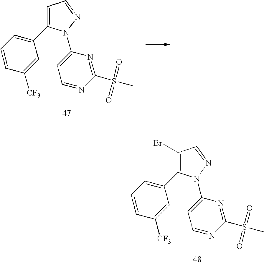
C1=CC([CF3])=CC(C2=CC=NN2C2=CC=NC(S(C)(=O)=O)=N2)=C1.C1=CC([CF3])=CC(C2=C(Br)C=NN2C2=CC=NC(S(C)(=O)=O)=N2)=C1
